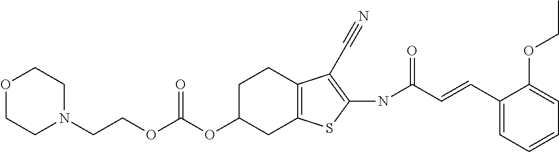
C(OC(OC1CC2=C(CC1)C(C#N)=C(NC(C=CC1=CC=CC=C1OCC)=O)S2)=O)CN1CCOCC1
